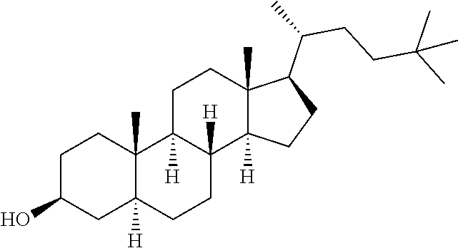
C1C2([H])CCC3([H])C([H])(C2(C)CCC1O)CCC1(C)C(C(CCC(C)(C)C)C)CCC13[H]
